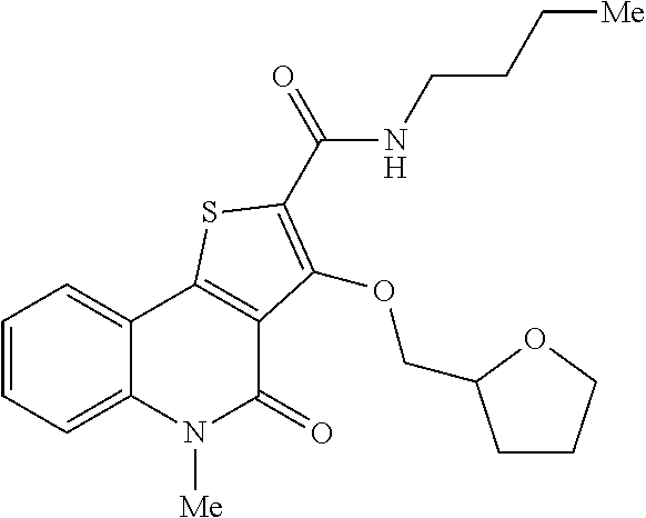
C1=CC=C2C(=C1)C1=C(C(=O)N2[Me])C(OCC2CCCO2)=C(C(=O)NCCC[Me])S1
